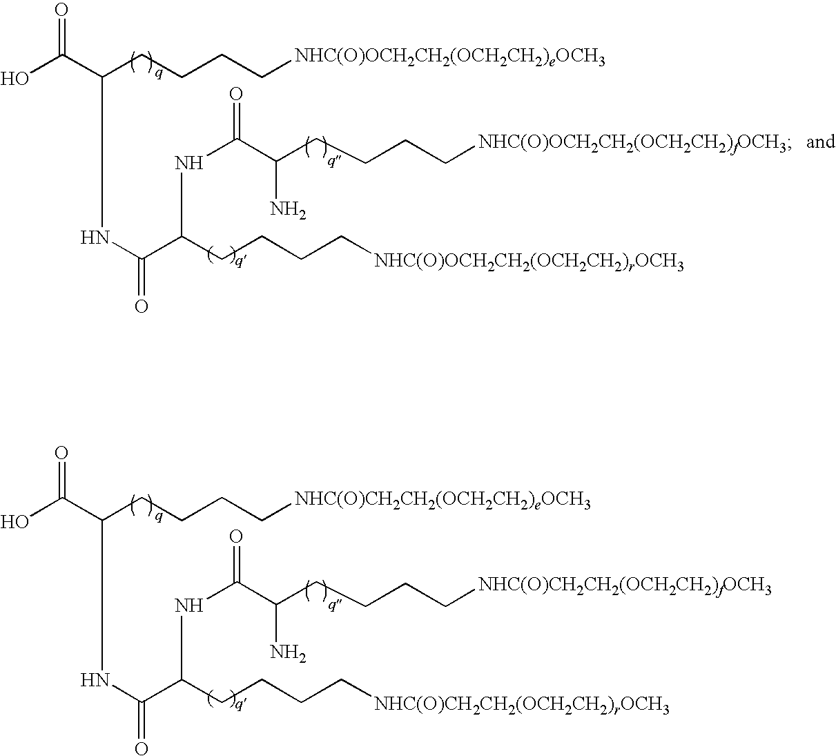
OC(C(CCCC[NHC(O)OCH2CH2(OCH2CH2)eOCH3])NC(=O)C(NC(=O)C(CCCC[NHC(O)OCH2CH2(OCH2CH2)fOCH3])N)CCCC[NHC(O)OCH2CH2(OCH2CH2)rOCH3])=O.OC(C(CCCC[NHC(O)CH2CH2(OCH2CH2)eOCH3])NC(=O)C(NC(=O)C(CCCC[NHC(O)CH2CH2(OCH2CH2)fOCH3])N)CCCC[NHC(O)CH2CH2(OCH2CH2)rOCH3])=O
